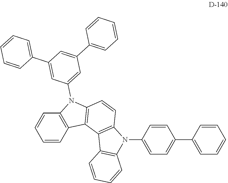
C1=CC2=C(C=C1)N(C1=CC(C3=CC=CC=C3)=CC(C3=CC=CC=C3)=C1)C1=C2C2=C(C=C1)N(C1=CC=C(C3=CC=CC=C3)C=C1)C1=C2C=CC=C1
